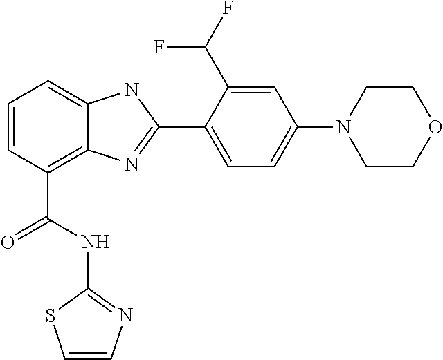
C1=CC(C(NC2=NC=CS2)=O)=C2C(=C1)NC(C1=CC=C(N3CCOCC3)C=C1C(F)F)=N2
